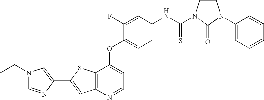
C12=C(SC(C3=CN(CC)C=N3)=C1)C(OC1=CC=C(NC(=S)N3CCN(C4=CC=CC=C4)C3=O)C=C1F)=CC=N2
